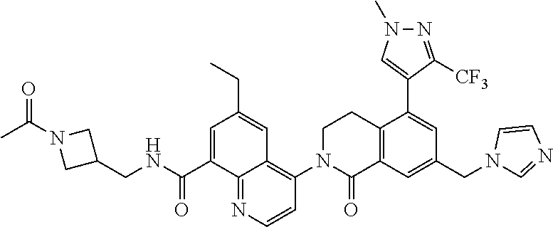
C1(CNC(C2=CC(CC)=CC3=C(N4C(=O)C5=C(CC4)C(C4=CN(C)N=C4[CF3])=CC(CN4C=NC=C4)=C5)C=CN=C23)=O)CN(C(C)=O)C1
